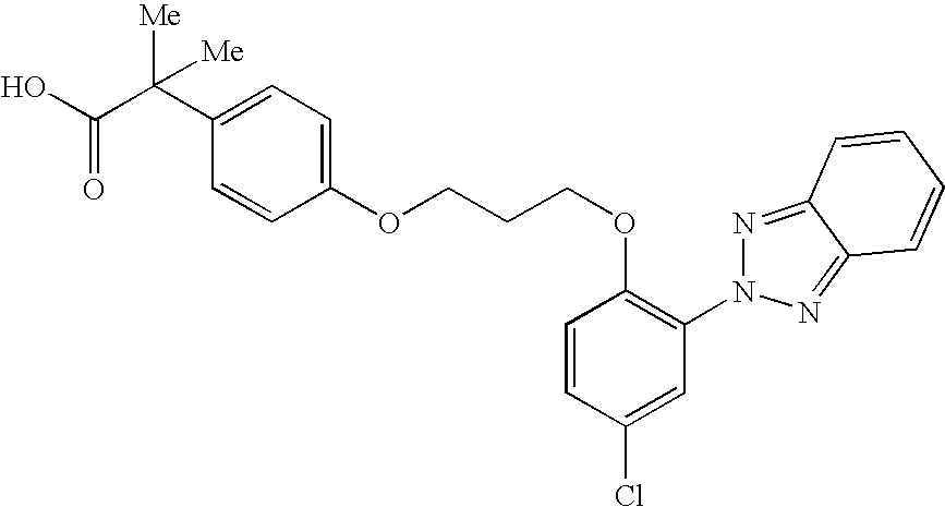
OC(=O)C(C1=CC=C(OCCCOC2=C(N3N=C4C(=N3)C=CC=C4)C=C(Cl)C=C2)C=C1)([Me])[Me]
